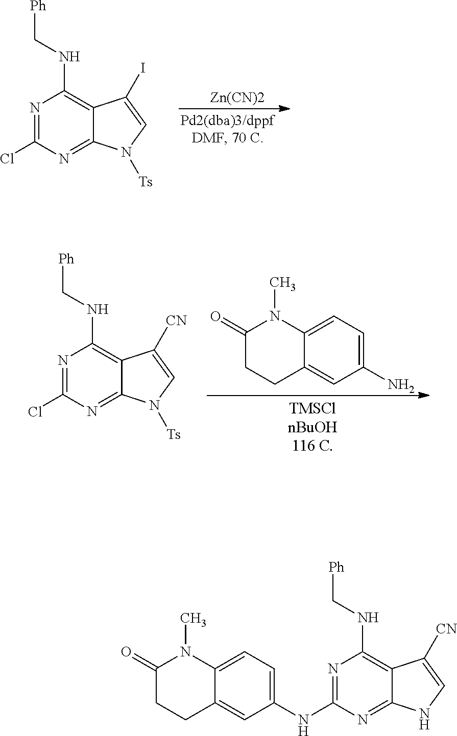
[Zn(CN)2].N1=C(Cl)N=C2C(=C1NC[Ph])C(I)=CN2[Ts].C12=CC=C(N)C=C1CCC(=O)N2C.N1=C(Cl)N=C2C(=C1NC[Ph])C([CN])=CN2[Ts].N1=C(NC2=CC=C3C(=C2)CCC(=O)N3C)N=C2C(=C1NC[Ph])C([CN])=CN2
